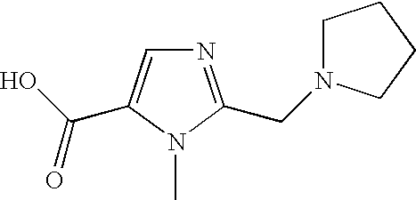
N1=C(CN2CCCC2)N(C)C(C(O)=O)=C1
